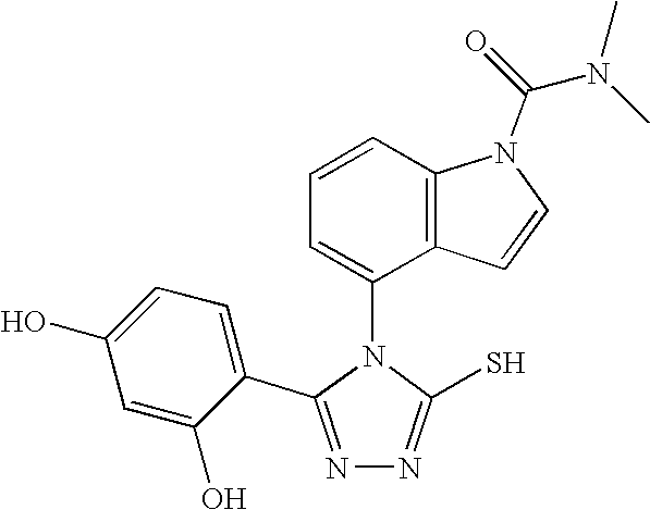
N1=C(C2=CC=C(O)C=C2O)N(C2=CC=CC3=C2C=CN3C(=O)N(C)C)C(S)=N1
